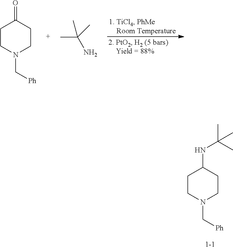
C1CN(C[Ph])CCC1NC(C)(C)C.C1CN(C[Ph])CCC1=O.CC(C)(C)N
